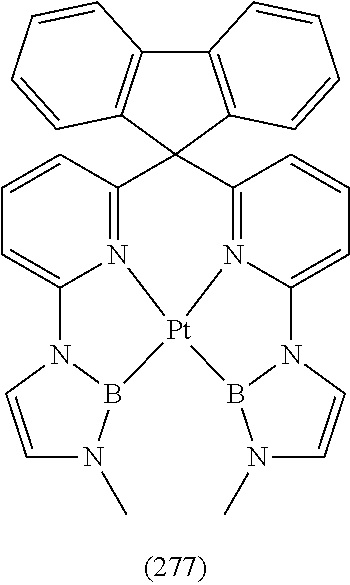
C1=CC2=N3C(=C1)N1C=CN(C)B1[Pt]31N3=C(C24C2=C(C5=C4C=CC=C5)C=CC=C2)C=CC=C3N2B1N(C)C=C2
